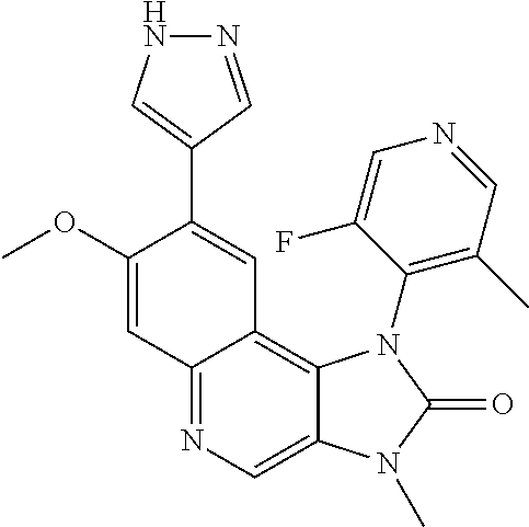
C12=NC=C3C(=C1C=C(C1=CNN=C1)C(OC)=C2)N(C1=C(C)C=NC=C1F)C(=O)N3C
